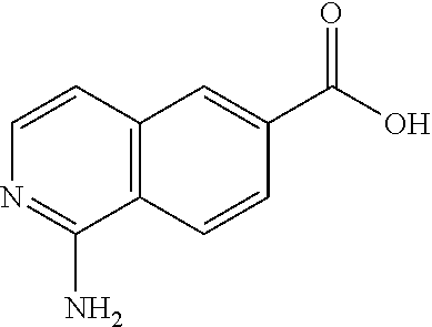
C12=C(C=CC(C(O)=O)=C1)C(N)=NC=C2
